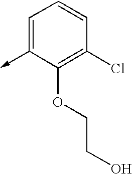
C1=C(->C)C(OCCO)=C(Cl)C=C1
